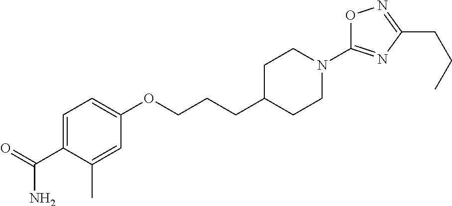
C1=C(C(=O)N)C(C)=CC(OCCCC2CCN(C3=NC(CCC)=NO3)CC2)=C1
